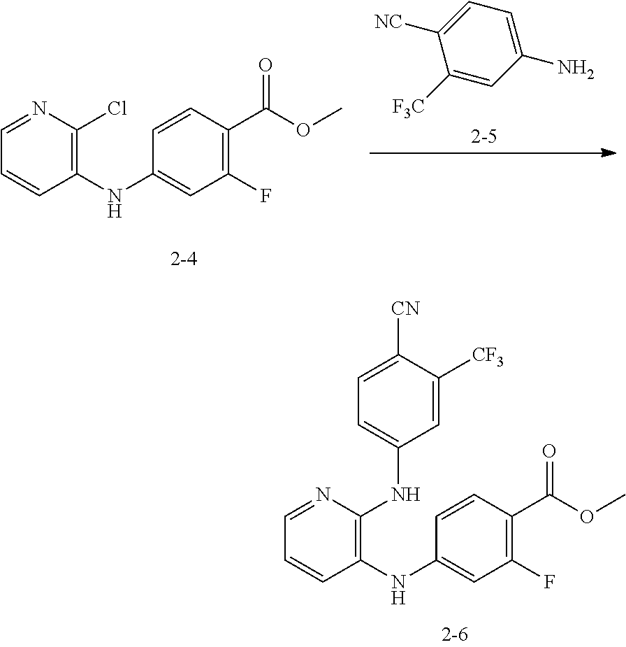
C1=CC(C(OC)=O)=C(F)C=C1NC1=C(NC2=CC=C([CN])C([CF3])=C2)N=CC=C1.C1=CC(C(OC)=O)=C(F)C=C1NC1=C(Cl)N=CC=C1.C1([NC])=CC=C(N)C=C1[F3C]
